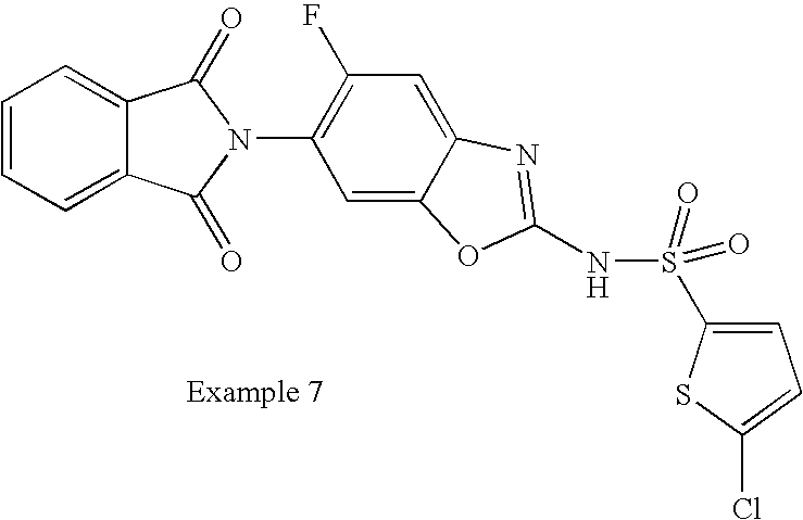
C1=CC=C2C(=C1)C(=O)N(C1=C(F)C=C3C(=C1)OC(NS(=O)(=O)C1=CC=C(Cl)S1)=N3)C2=O
